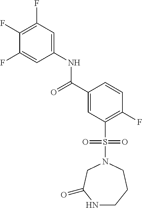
C1(F)=C(F)C=C(NC(C2=CC(S(N3CC(=O)NCCC3)(=O)=O)=C(F)C=C2)=O)C=C1F
